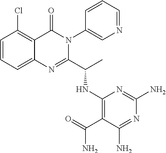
C1=CC=C2C(=C1Cl)C(=O)N(C1=CN=CC=C1)C(C(C)NC1=C(C(=O)N)C(N)=NC(N)=N1)=N2
